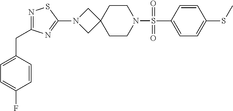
C1=C(S(N2CCC3(CC2)CN(C2=NC(CC4=CC=C(F)C=C4)=NS2)C3)(=O)=O)C=CC(SC)=C1
